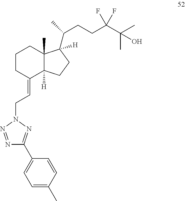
C1CC(=CCN2N=C(C3=CC=C(C)C=C3)N=N2)C2([H])C(C)(C1)C(C(C)CCC(C(C)(C)O)(F)F)([H])CC2
